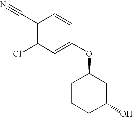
C1(Cl)=C(C#N)C=CC(OC2CCCC(O)C2)=C1
